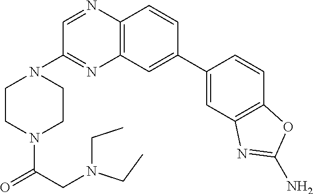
C12=C(C=CC(C3=CC4=C(C=C3)OC(N)=N4)=C1)N=CC(N1CCN(C(=O)CN(CC)CC)CC1)=N2
